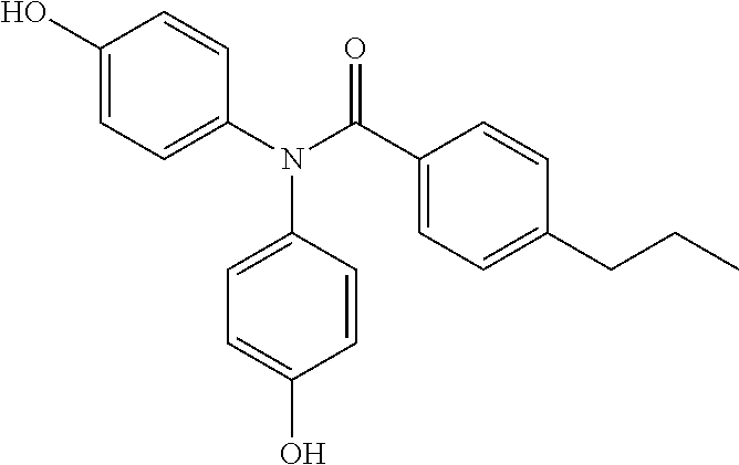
C1(N(C(C2=CC=C(CCC)C=C2)=O)C2=CC=C(O)C=C2)=CC=C(O)C=C1
